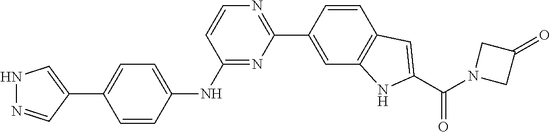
N1N=CC(C2=CC=C(NC3=NC(C4=CC5=C(C=C4)C=C(C(N4CC(=O)C4)=O)N5)=NC=C3)C=C2)=C1
